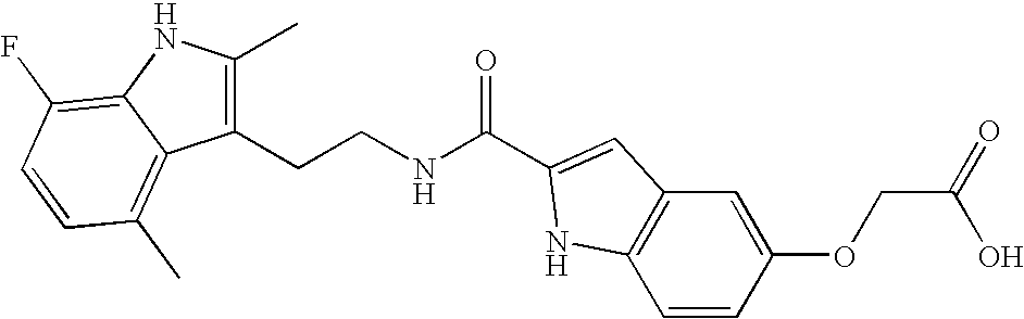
C1(CCNC(=O)C2=CC3=C(C=CC(OCC(=O)O)=C3)N2)=C(C)NC2=C(F)C=CC(C)=C12
